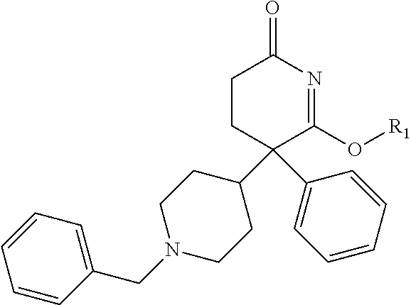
C1CC(C2=CC=CC=C2)(C2CCN(CC3=CC=CC=C3)CC2)C(O[R1])=NC1=O
